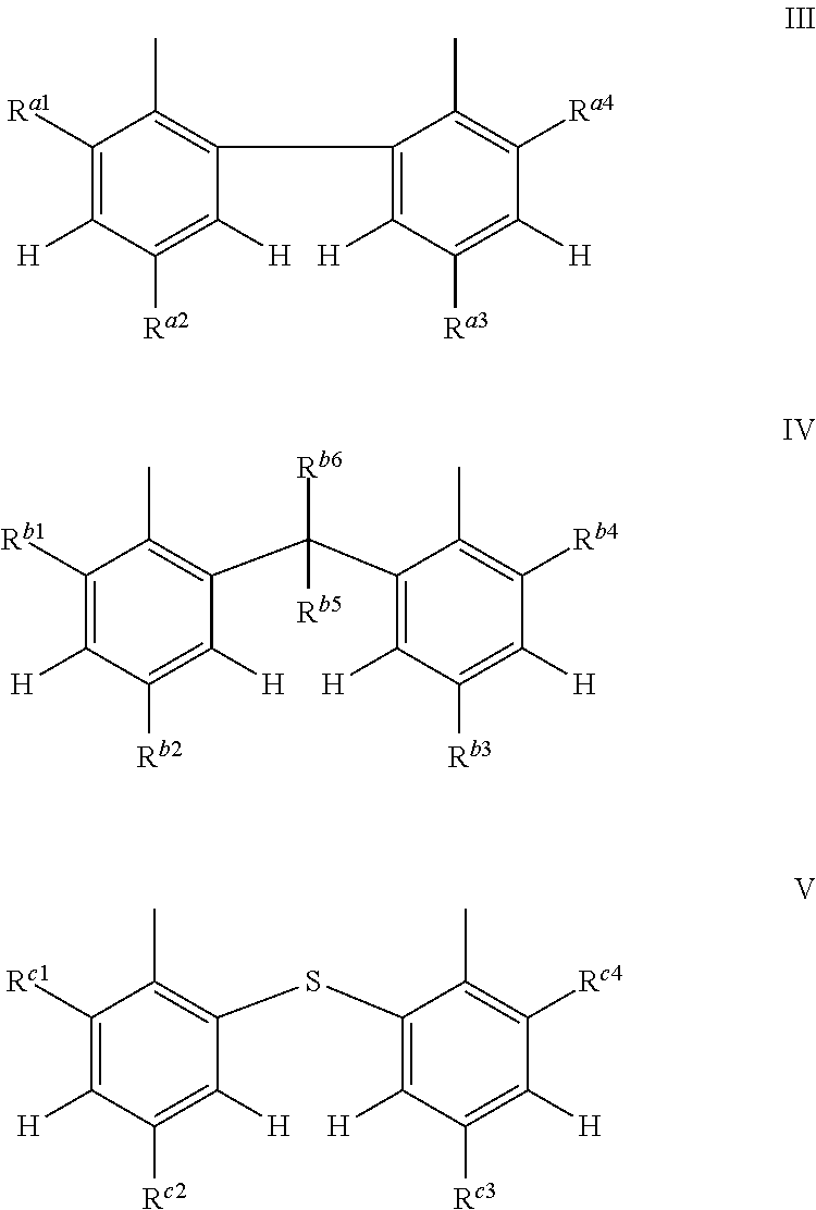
C1([Ra1])=C([H])C([Ra2])=C([H])C(C2=C([H])C([Ra3])=C([H])C([Ra4])=C2C)=C1C.C1([Rb1])=C([H])C([Rb2])=C([H])C(C(C2=C([H])C([Rb3])=C([H])C([Rb4])=C2C)([Rb6])[Rb5])=C1C.C1([Rc1])=C([H])C([Rc2])=C([H])C(SC2=C([H])C([Rc3])=C([H])C([Rc4])=C2C)=C1C
